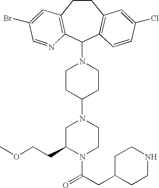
C1CC(N2CC(CCOC)N(C(CC3CCNCC3)=O)CC2)CCN1C1C2=C(CCC3=C1C=CC(Cl)=C3)C=C(Br)C=N2
